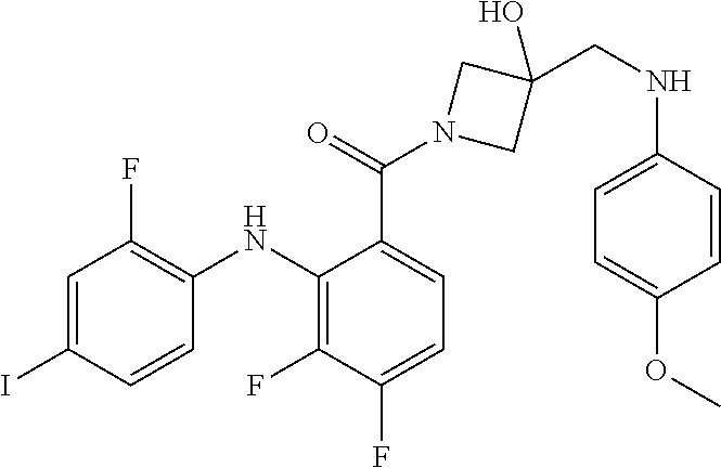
C1=C(I)C=CC(NC2=C(F)C(F)=CC=C2C(N2CC(O)(CNC3=CC=C(OC)C=C3)C2)=O)=C1F
